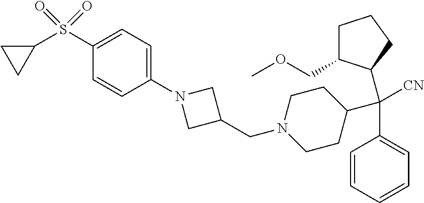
C1=CC=CC=C1C(C1CCN(CC2CN(C3=CC=C(S(=O)(=O)C4CC4)C=C3)C2)CC1)([CN])C1C(COC)CCC1
